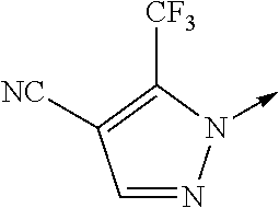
C1=NN(->C)C([CF3])=C1[NC]
